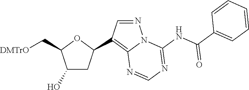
C1(O)CC(C2=C3N(N=C2)C(NC(C2=CC=CC=C2)=O)=NC=N3)OC1C[DMTrO]
